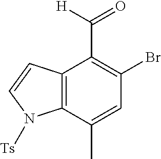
C12=C(C(C)=CC(Br)=C1C([H])=O)N([Ts])C=C2
